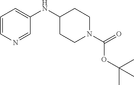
C1=CN=CC(NC2CCN(C(=O)OC(C)(C)C)CC2)=C1
